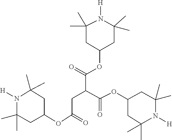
C1C(C)(C)N([H])C(C)(C)CC1OC(C(CC(OC1CC(C)(C)N([H])C(C)(C)C1)=O)C(OC1CC(C)(C)N([H])C(C)(C)C1)=O)=O
